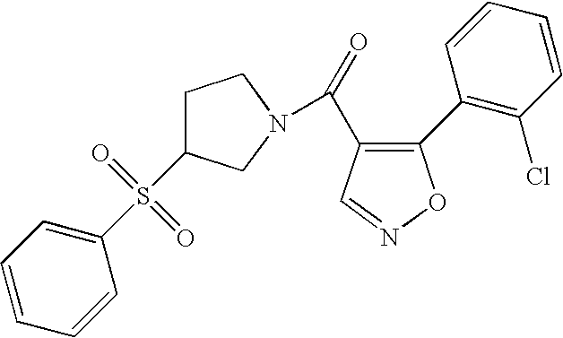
O=C(C1=C(C2=C(Cl)C=CC=C2)ON=C1)N1CC(S(C2=CC=CC=C2)(=O)=O)CC1
